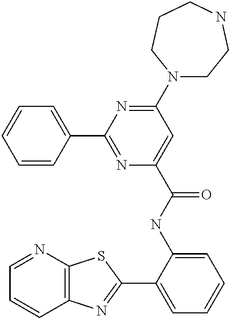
C1=NC2=C(C=C1)N=C(C1=CC=CC=C1NC(=O)C1=CC(N3CCNCCC3)=NC(C3=CC=CC=C3)=N1)S2
